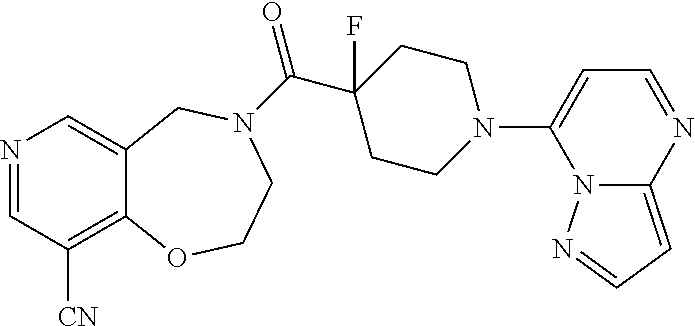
N1=CC([CN])=C2C(=C1)CN(C(=O)C1(F)CCN(C3=CC=NC4=CC=NN34)CC1)CCO2
